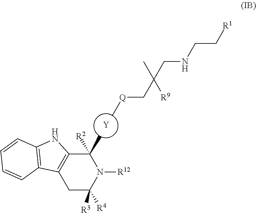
[Y].C1C([R3])([R4])N([R12])C([R2])(C)C2=C1C1=C(N2)C=CC=C1.C[Q]CC(C)([R9])CNCC[R1]
